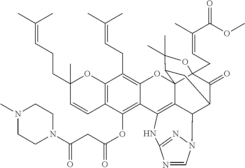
C12=C(C(OC(CC(N3CCN(C)CC3)=O)=O)=C3C(=C1CC=C(C)C)OC14C5(CC=C(C)C(OC)=O)C(=O)C(CC1C(C)(C)O5)C1N5C=NC(=N5)NC3=C41)C=CC(CCC=C(C)C)(C)O2
